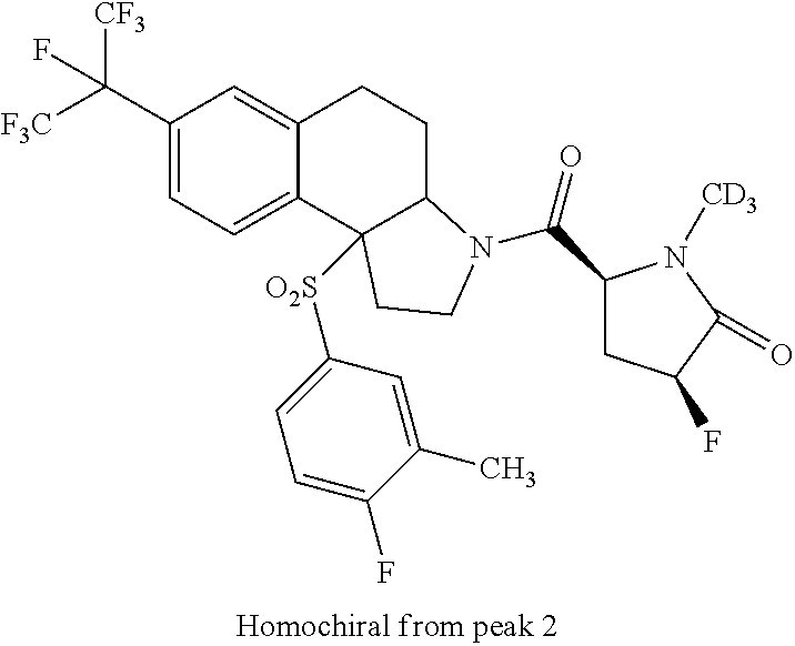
C1(C([CF3])([F3C])F)=CC=C2C(=C1)CCC1C2([O2S]C2=CC=C(F)C(C)=C2)CCN1C(=O)C1CC(F)C(=O)N1[CD3]
